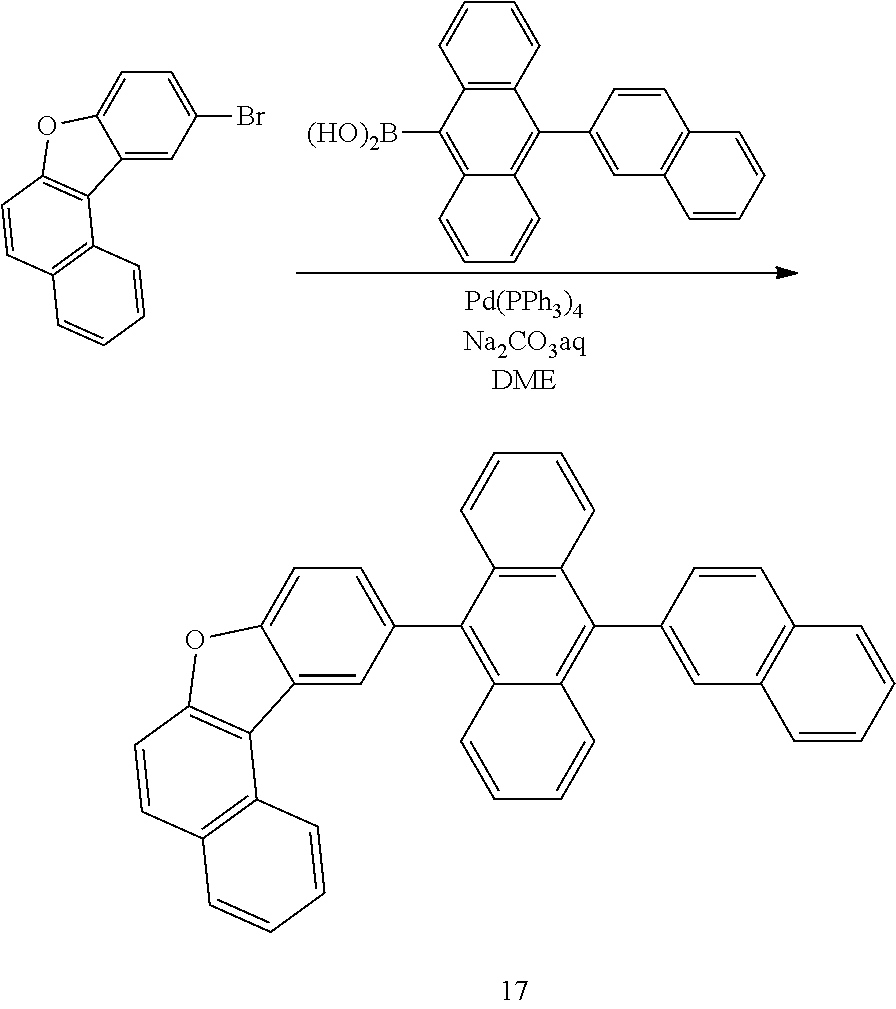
C12=C(C=CC=C1)C(C1=CC3=C(C=C1)C=CC=C3)=C1C(=C2[(HO)2B])C=CC=C1.C12=CC(Br)=CC=C1OC1=C2C2=C(C=C1)C=CC=C2.C12=CC(C3=C4C(=C(C5=CC6=C(C=C5)C=CC=C6)C5=C3C=CC=C5)C=CC=C4)=CC=C1OC1=C2C2=C(C=C1)C=CC=C2
